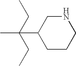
CC(C1CCCNC1)(CC)CC
